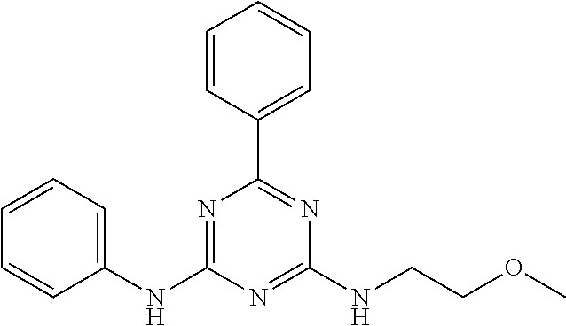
C1(NC2=NC(C3=CC=CC=C3)=NC(NCCOC)=N2)=CC=CC=C1
